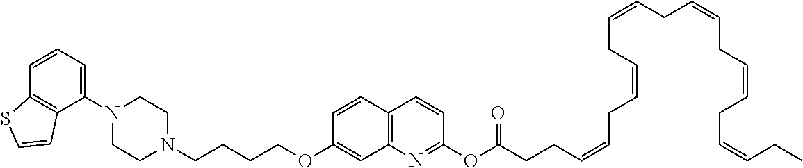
C1N(C2=CC=CC3=C2C=CS3)CCN(CCCCOC2=CC3=C(C=C2)C=CC(OC(CCC=CCC=CCC=CCC=CCC=CCC=CCC)=O)=N3)C1
